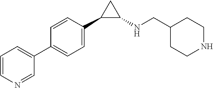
C1(C2=CC=CN=C2)=CC=C(C2C(NCC3CCNCC3)C2)C=C1
